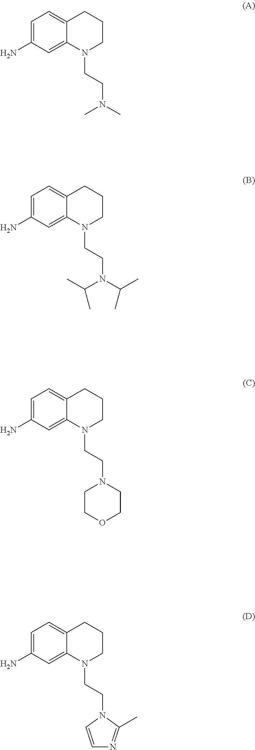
C1=C(N)C=C2C(=C1)CCCN2CCN(C)C.C1=C(N)C=C2C(=C1)CCCN2CCN(C(C)C)C(C)C.C1=C(N)C=C2C(=C1)CCCN2CCN1CCOCC1.C1=C(N)C=C2C(=C1)CCCN2CCN1C=CN=C1C
